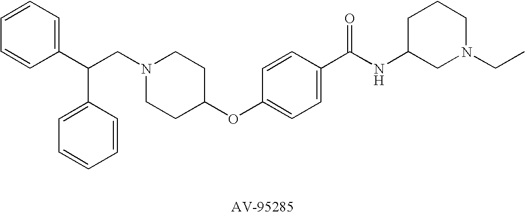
C1=CC=C(C(CN2CCC(OC3=CC=C(C(NC4CN(CC)CCC4)=O)C=C3)CC2)C2=CC=CC=C2)C=C1
